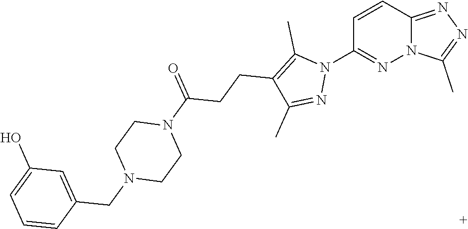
C1=CC2=NN=C(C)N2N=C1N1C(C)=C(CCC(N2CCN(CC3=CC(O)=CC=C3)CC2)=O)C(C)=N1
